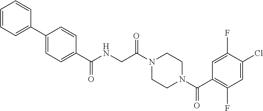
N1(C(CNC(=O)C2=CC=C(C3=CC=CC=C3)C=C2)=O)CCN(C(C2=C(F)C=C(Cl)C(F)=C2)=O)CC1
